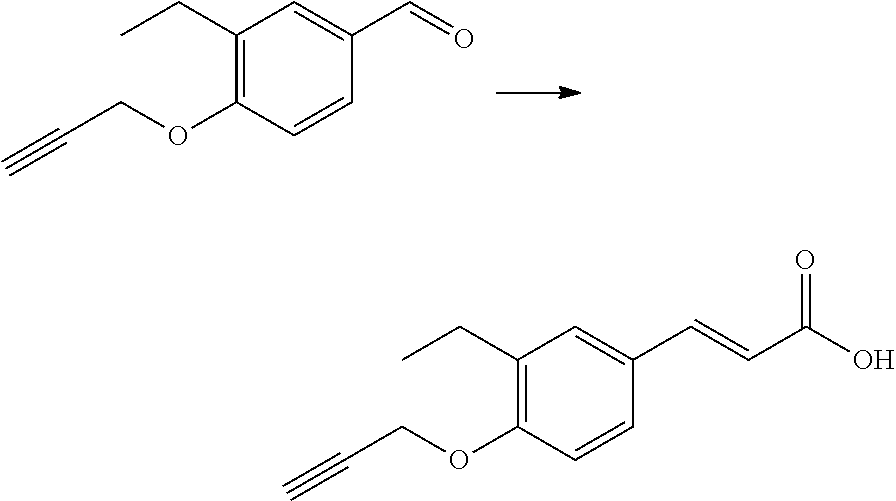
C1(CC)=C(OCC#C)C=CC(C=CC(O)=O)=C1.C1(CC)=C(OCC#C)C=CC(C=O)=C1
